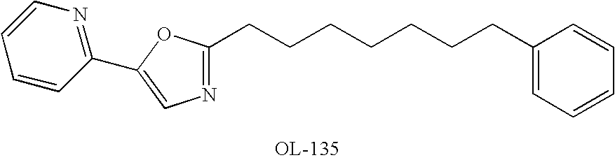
N1=C(CCCCCCCC2=CC=CC=C2)OC(C2=NC=CC=C2)=C1
